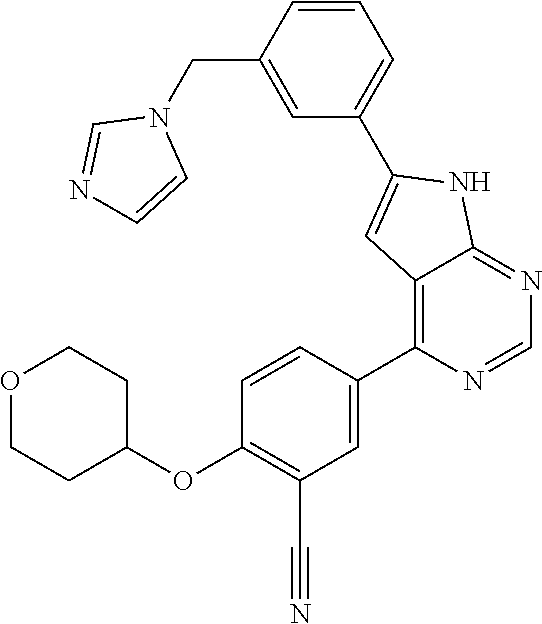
C1(C2=CC3=C(C4=CC(C#N)=C(OC5CCOCC5)C=C4)N=CN=C3N2)=CC=CC(CN2C=NC=C2)=C1
